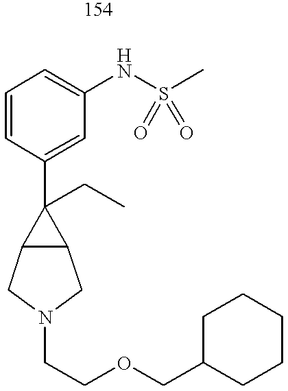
C1=CC(C2(CC)C3C2CN(CCOCC2CCCCC2)C3)=CC(NS(C)(=O)=O)=C1
